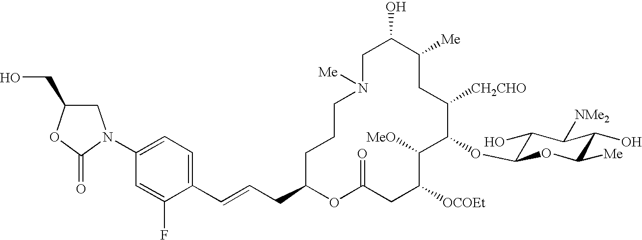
C1C(O)C([Me])CC([CH2CHO])C(OC2C(O)C([NMe2])C(O)C([Me])O2)C([MeO])C([OCOEt])CC(=O)OC(CC=CC2=CC=C(N3CC(CO)OC3=O)C=C2F)CCCN1[Me]
